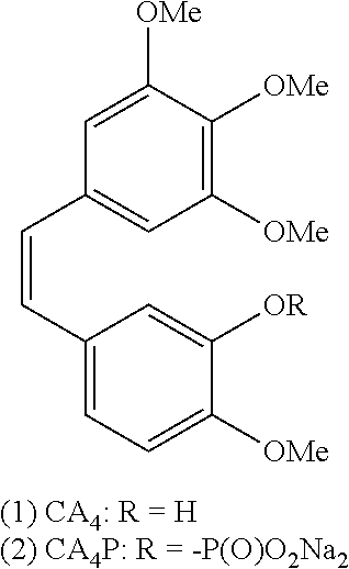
C1([OMe])=C([OMe])C([OMe])=CC(C=CC2=CC=C([OMe])C([OR])=C2)=C1
